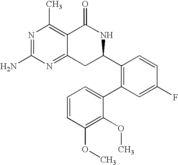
C12=NC(N)=NC(C)=C1C(=O)NC(C1=C(C3=CC=CC(OC)=C3OC)C=C(F)C=C1)C2
